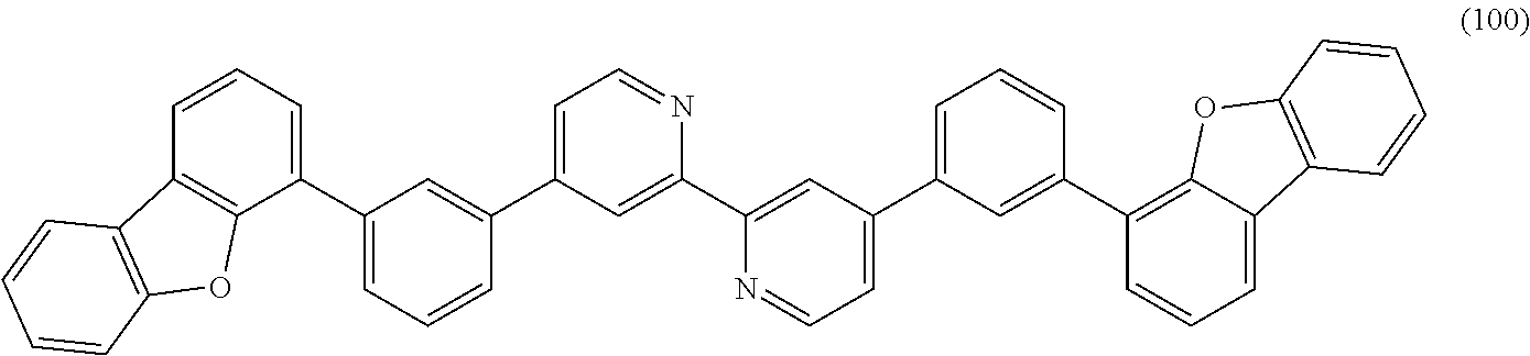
C1(C2=CC=CC3=C2OC2=C3C=CC=C2)=CC=CC(C2=CC=NC(C3=CC(C4=CC=CC(C5=C6C(=CC=C5)C5=C(O6)C=CC=C5)=C4)=CC=N3)=C2)=C1
